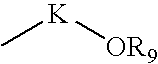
C[K][OR9]
